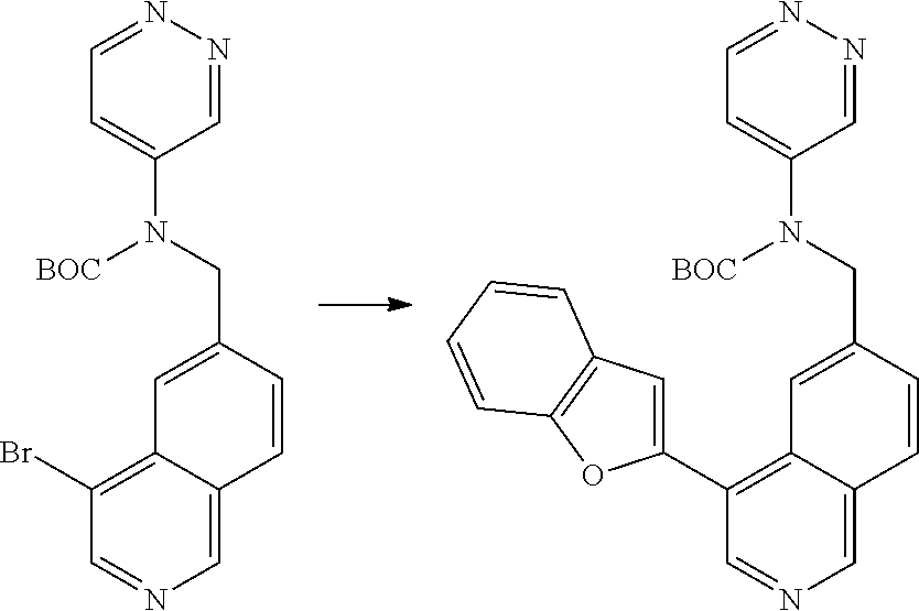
C1=C2C(=C(Br)C=N1)C=C(CN([BOC])C1=CC=NN=C1)C=C2.C1=C2C(=C(C3=CC4=C(O3)C=CC=C4)C=N1)C=C(CN([BOC])C1=CC=NN=C1)C=C2
